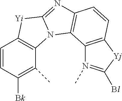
C1=CC([Bk])=C(C)C2=C1[Yi]C1=NC3=C(N21)C1=C(C=C3)[Yj]C([Bl])=N1C
